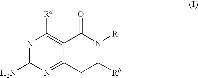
N1=C(N)N=C2C(=C1[Ra])C(=O)N([R])C([Rb])C2
